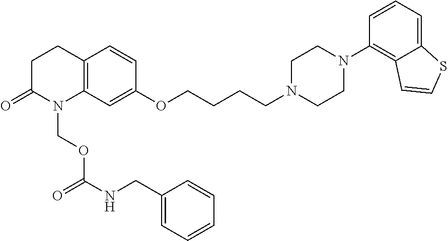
C1C(=O)N(COC(=O)NCC2=CC=CC=C2)C2=C(C1)C=CC(OCCCCN1CCN(C3=C4C(=CC=C3)SC=C4)CC1)=C2
